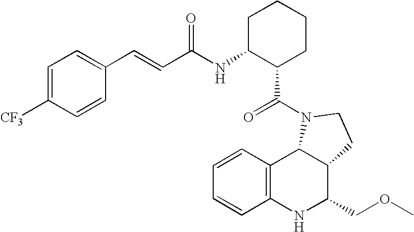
C12=C(NC(COC)C3C1N(C(=O)C1CCCCC1NC(C=CC1=CC=C([CF3])C=C1)=O)CC3)C=CC=C2
